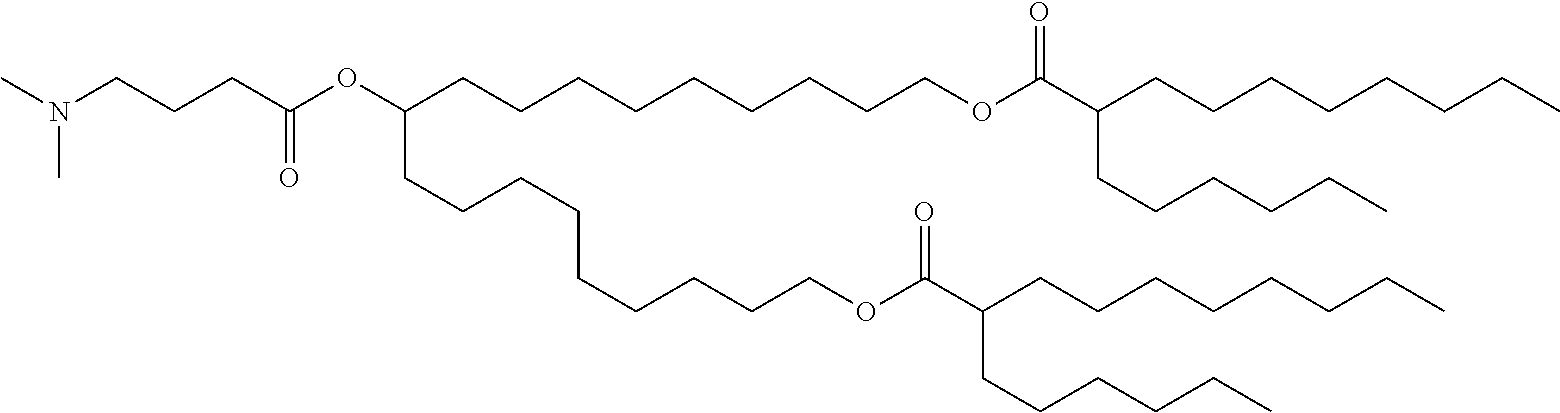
N(CCCC(OC(CCCCCCCCCOC(C(CCCCCCCC)CCCCCC)=O)CCCCCCCCCOC(C(CCCCCCCC)CCCCCC)=O)=O)(C)C
